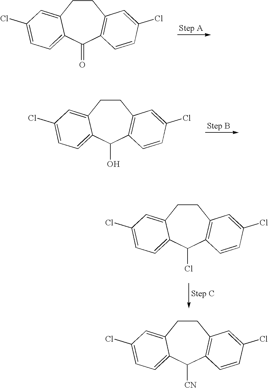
C1CC2=CC(Cl)=CC=C2C(=O)C2=C1C=C(Cl)C=C2.C1CC2=CC(Cl)=CC=C2C(O)C2=C1C=C(Cl)C=C2.C1CC2=CC(Cl)=CC=C2C(Cl)C2=C1C=C(Cl)C=C2.C1CC2=CC(Cl)=CC=C2C([CN])C2=C1C=C(Cl)C=C2
